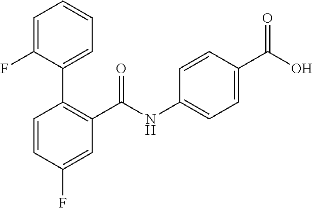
C1=CC(F)=CC(C(NC2=CC=C(C(O)=O)C=C2)=O)=C1C1=CC=CC=C1F
